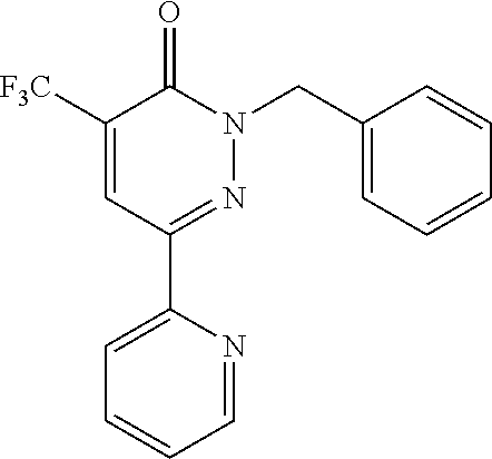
C1([F3C])=CC(C2=CC=CC=N2)=NN(CC2=CC=CC=C2)C1=O
